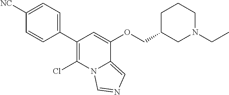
C1(C2=C(Cl)N3C(=CN=C3)C(OCC3CN(CC)CCC3)=C2)=CC=C([NC])C=C1
